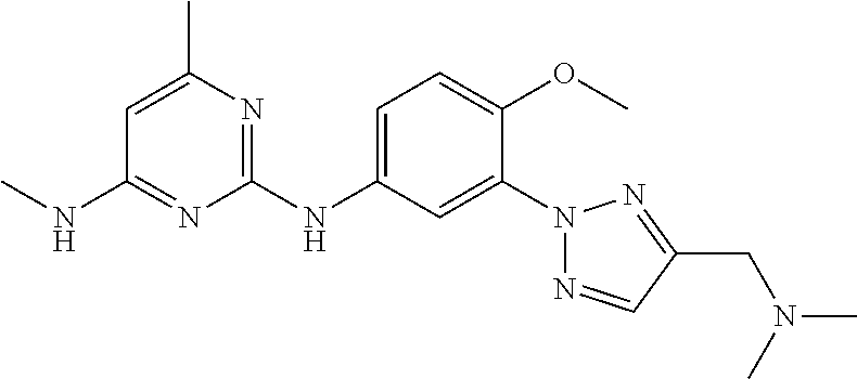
C1(N2N=CC(CN(C)C)=N2)=CC(NC2=NC(C)=CC(NC)=N2)=CC=C1OC
